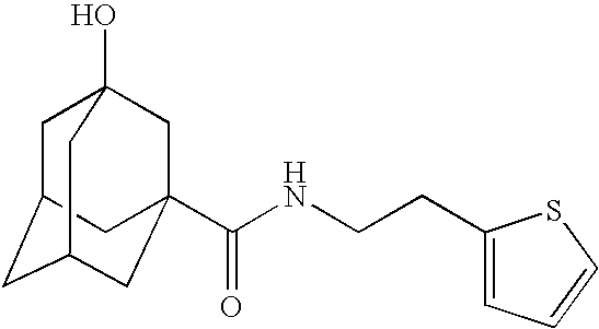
C1C2CC3CC(C(=O)NCCC4=CC=CS4)(C2)CC1(O)C3
